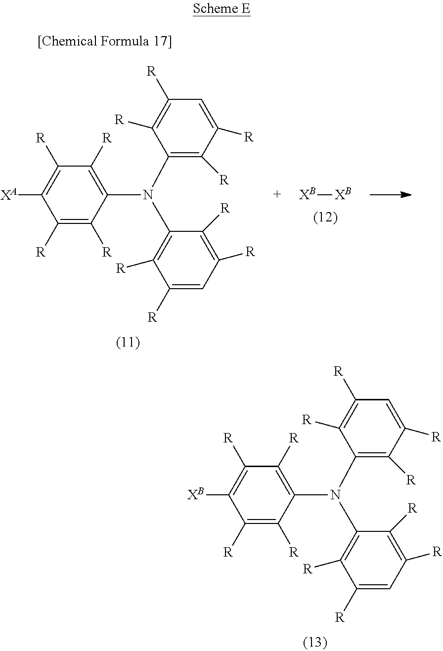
C1(N(C2=C([R])C([R])=CC([R])=C2[R])C2=C([R])C([R])=CC([R])=C2[R])=C([R])C([R])=C([XA])C([R])=C1[R].[XB][XB].C1(N(C2=C([R])C([R])=CC([R])=C2[R])C2=C([R])C([R])=CC([R])=C2[R])=C([R])C([R])=C([XB])C([R])=C1[R]
